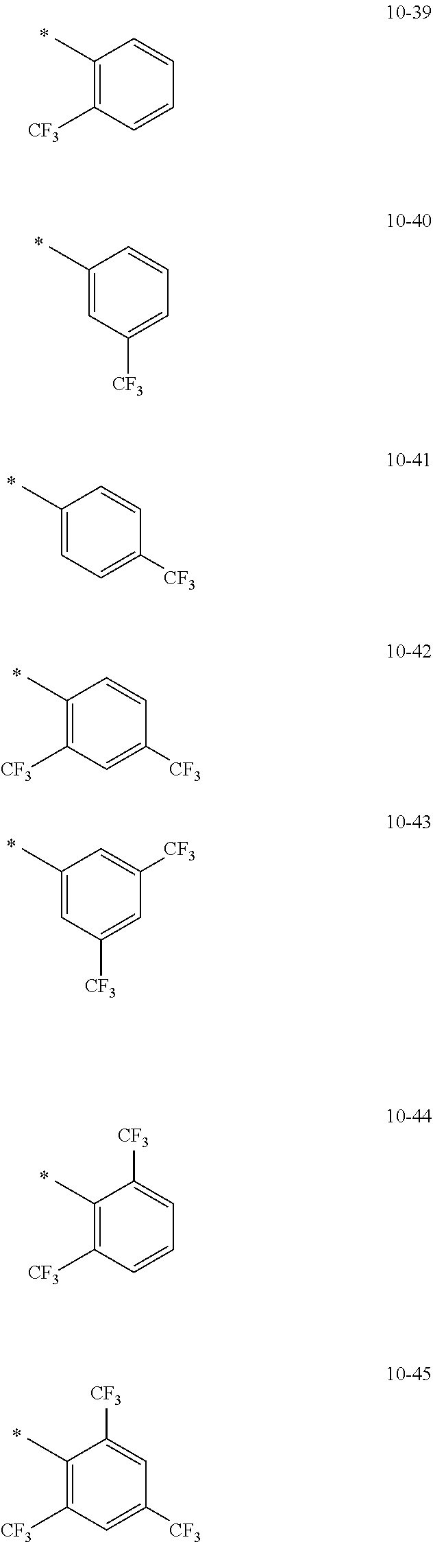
C1(C)=C([CF3])C=CC=C1.C1(C)=CC([CF3])=CC=C1.C1(C)=CC=C([CF3])C=C1.C1(C)=C([CF3])C=C([CF3])C=C1.C1(C)=CC([CF3])=CC([CF3])=C1.C1(C)=C([CF3])C=CC=C1[CF3].C1(C)=C([CF3])C=C([CF3])C=C1[CF3]
